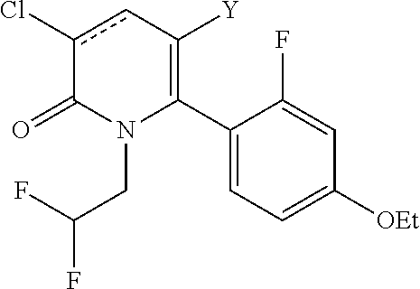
C1(C2=C([Y])cc(Cl)C(=O)N2CC(F)F)=CC=C([OEt])C=C1F
